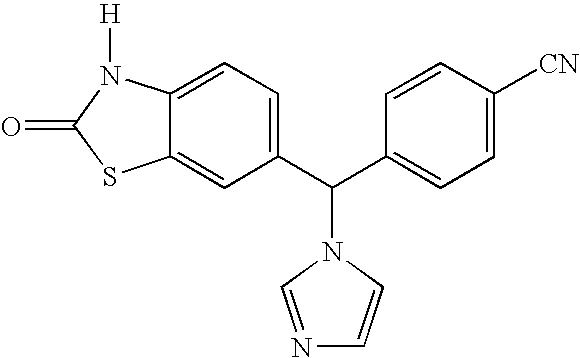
C12=CC(C(C3=CC=C([CN])C=C3)N3C=CN=C3)=CC=C1N([H])C(=O)S2
